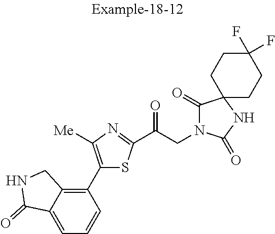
C1=C2C(=C(C3=C([Me])N=C(C(CN4C(=O)C5(NC4=O)CCC(F)(F)CC5)=O)S3)C=C1)CNC2=O
